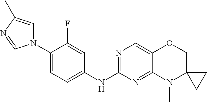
C1(N2C=C(C)N=C2)=CC=C(NC2=NC=C3C(=N2)N(C)C2(CO3)CC2)C=C1F
